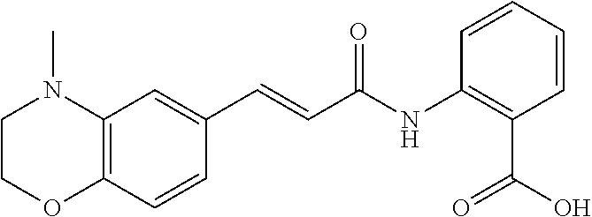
C12=C(C=CC(C=CC(NC3=C(C(=O)O)C=CC=C3)=O)=C1)OCCN2C
